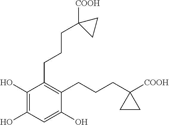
C1(O)=C(O)C=C(O)C(CCCC2([COOH])CC2)=C1CCCC1([COOH])CC1
